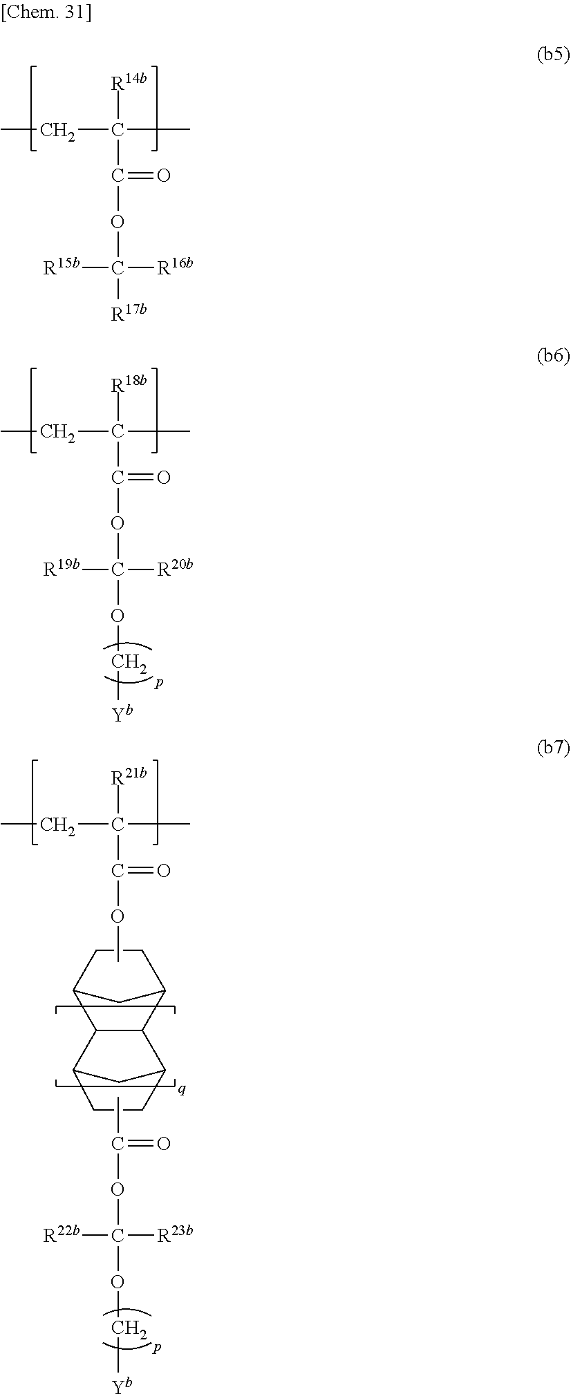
CCC([R14b])(C(=O)OC([R15b])([R16b])[R17b])C.CCC([R18b])(C(=O)OC([R19b])([R20b])OC[Yb])C.C(=O)(OC)C(CC)([R21b])C.C1CC2CC1C1C2C2CCC1C2.CC(=O)OC([R22b])([R23b])OC[Yb]
